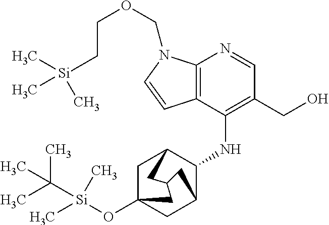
C12=C(C(NC3C4CC5(O[Si](C(C)(C)C)(C)C)CC3CC(C4)C5)=C(CO)C=N1)C=CN2COCC[Si](C)(C)C
